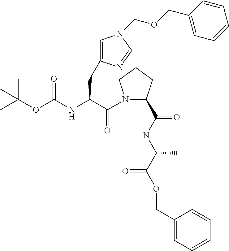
CC(OC(NC(C(N1C(C(NC(C(OCC2=CC=CC=C2)=O)C)=O)CCC1)=O)CC1=CN(COCC2=CC=CC=C2)C=N1)=O)(C)C
